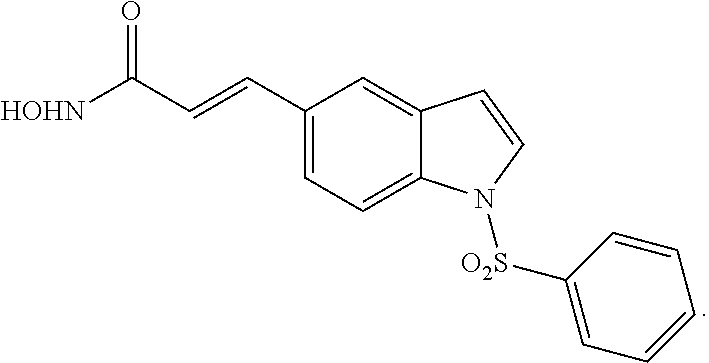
C1(C=CC([HOHN])=O)=CC=C2C(=C1)C=CN2[O2S]C1=CC=CC=C1
